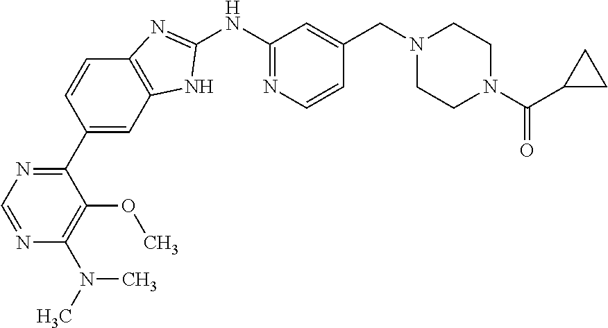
C1(C2=NC=NC(N(C)C)=C2OC)=CC2=C(C=C1)N=C(NC1=NC=CC(CN3CCN(C(=O)C4CC4)CC3)=C1)N2
